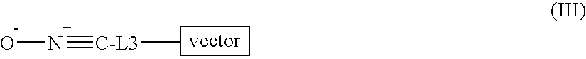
[C-L3](C)#NO
